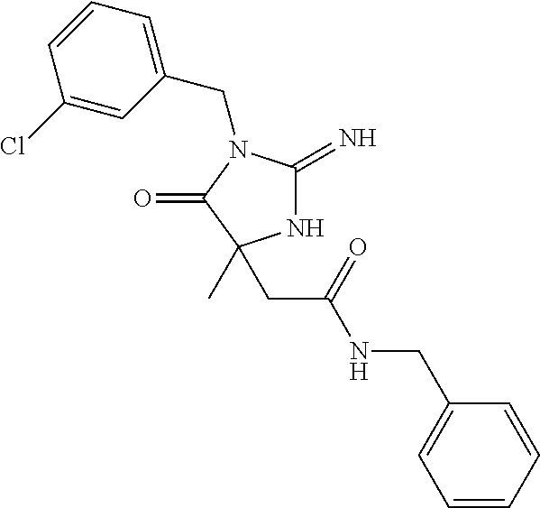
N1C(=N)N(CC2=CC=CC(Cl)=C2)C(=O)C1(C)CC(NCC1=CC=CC=C1)=O
